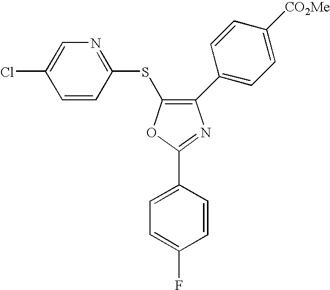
C1(C2=CC=C([CO2Me])C=C2)=C(SC2=NC=C(Cl)C=C2)OC(C2=CC=C(F)C=C2)=N1
